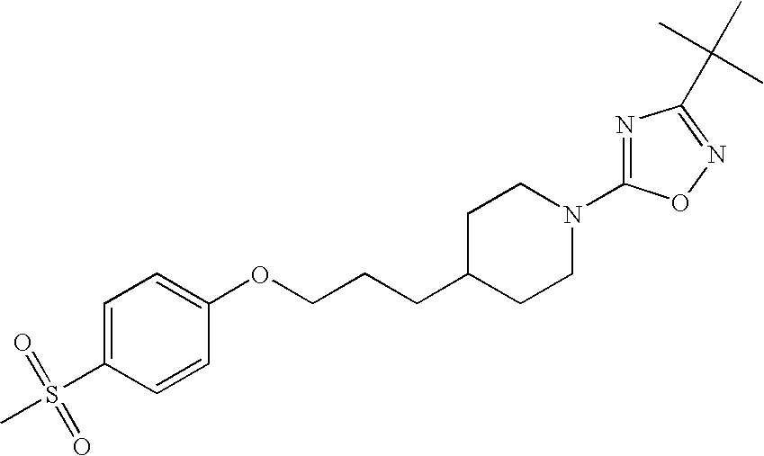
C1=C(S(=O)(=O)C)C=CC(OCCCC2CCN(C3=NC(C(C)(C)C)=NO3)CC2)=C1
